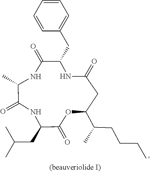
C1=CC=CC(CC2NC(=O)CC(C(C)CCCC)OC(=O)C(CC(C)C)NC(=O)C(C)NC2=O)=C1
